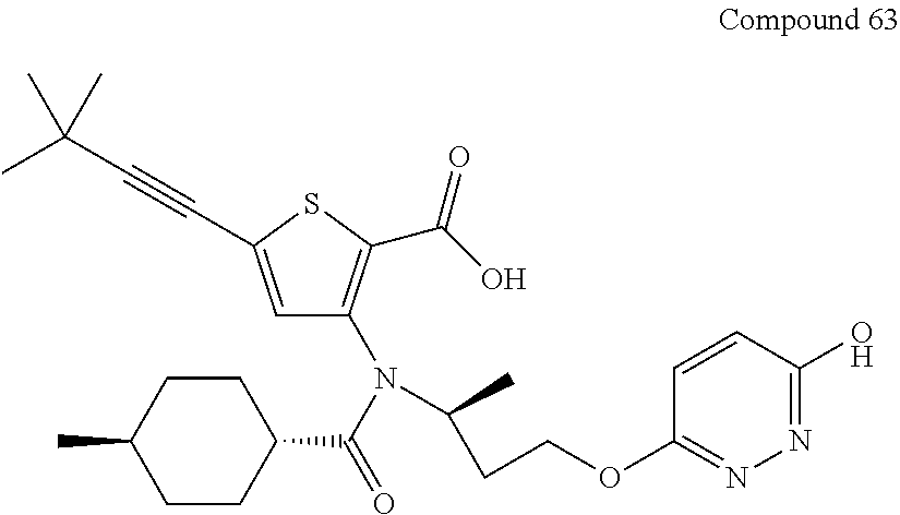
C1=C(C#CC(C)(C)C)SC(C(O)=O)=C1N(C(=O)C1CCC(C)CC1)C(C)CCOC1=NN=C(O)C=C1
